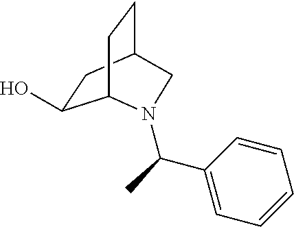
C1(O)CC2CCC1N(C(C)C1=CC=CC=C1)C2
